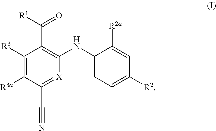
C1([R3])=C([R3a])C(C#N)=[X]C(NC2=CC=C([R2])C=C2[R2a])=C1C([R1])=O
